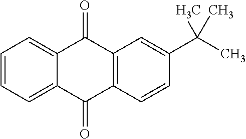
C1=CC=C2C(=C1)C(=O)C1=C(C2=O)C=CC(C(C)(C)C)=C1
